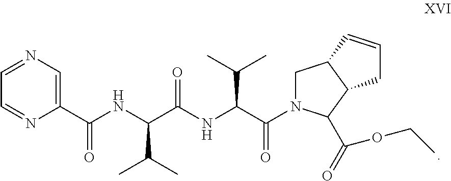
C1=NC=C(C(NC(C(NC(C(=O)N2CC3C(C2C(OCC)=O)CC=C3)C(C)C)=O)C(C)C)=O)N=C1
